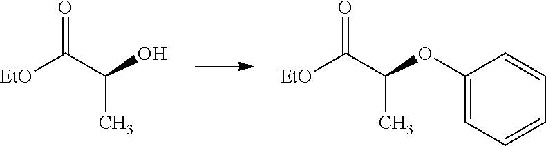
O=C(C(O)C)[EtO].O=C(C(OC1=CC=CC=C1)C)[EtO]
